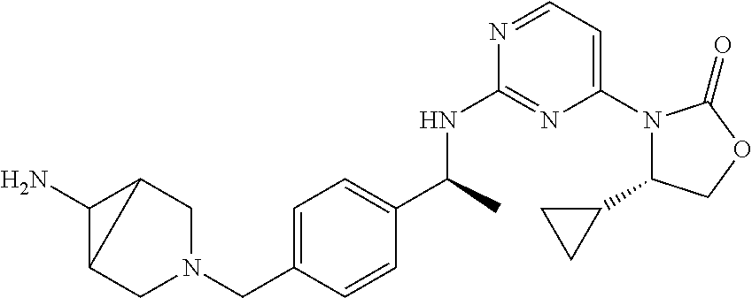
C1(C2CC2)N(C2=CC=NC(NC(C3=CC=C(CN4CC5C(N)C5C4)C=C3)C)=N2)C(=O)OC1
